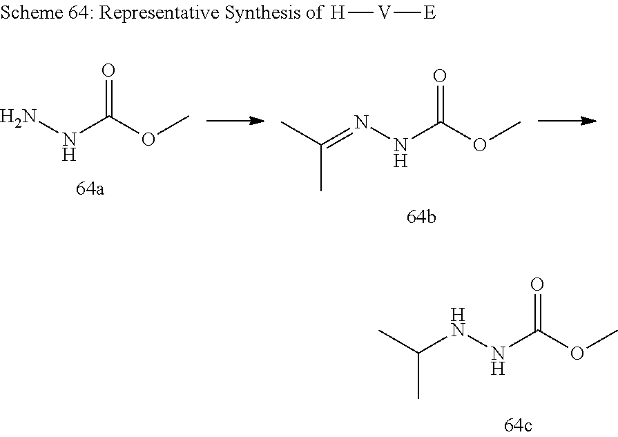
CC(NNC(OC)=O)C.NNC(OC)=O.CC(=NNC(OC)=O)C.[H][V][E]
